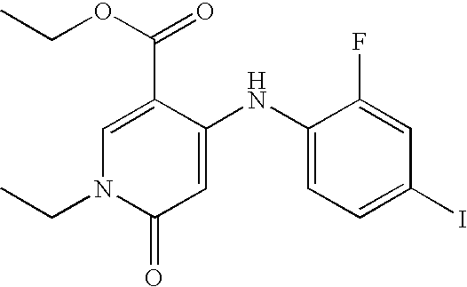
C1=C(C(OCC)=O)C(NC2=CC=C(I)C=C2F)=CC(=O)N1CC
